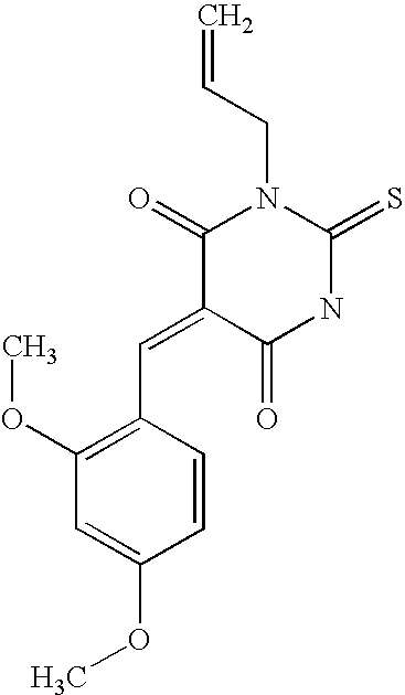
O=C1C(=CC2=C(OC)C=C(OC)C=C2)C(=O)N(CC=C)C(=S)N1
